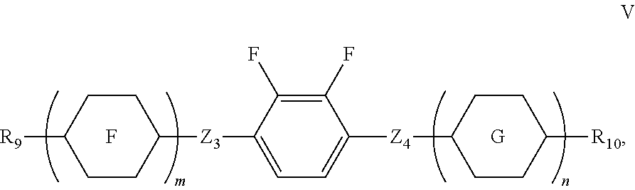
[R9]C1CCC([Z3]C2=CC=C([Z4]C3CCC([R10])CC3)C(F)=C2F)CC1.F.[G]
